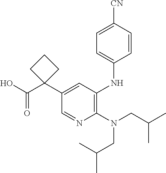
C1=NC(N(CC(C)C)CC(C)C)=C(NC2=CC=C([CN])C=C2)C=C1C1(C(O)=O)CCC1
